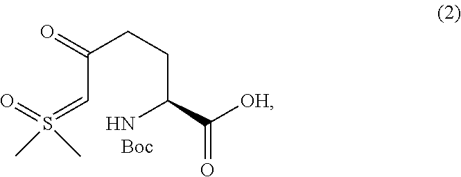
C(C=S(=O)(C)C)(CCC(N)C([OH])=O)=O
